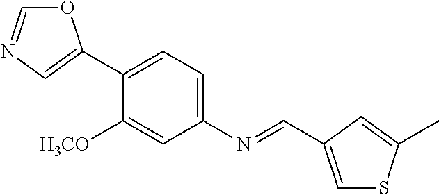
O1C=NC=C1C1=CC=C(N=CC2=CSC(C)=C2)C=C1[H3CO]
